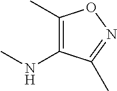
C1(C)=C(NC)C(C)=NO1
